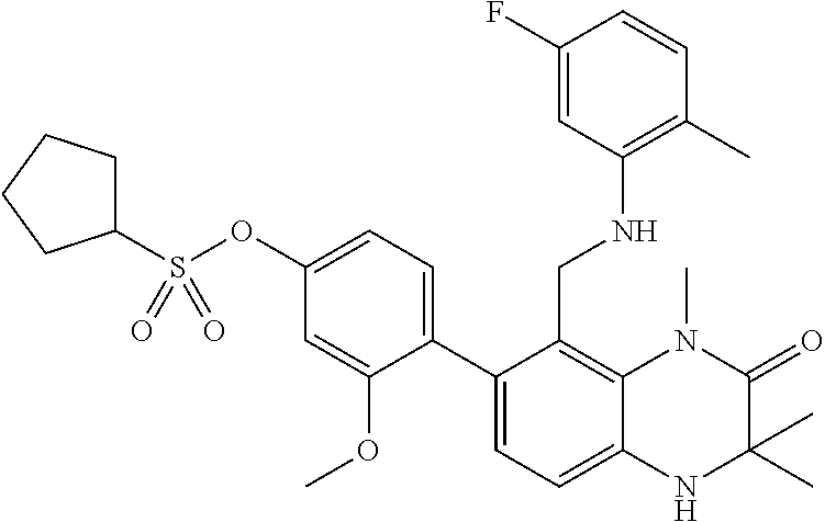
C12=C(CNC3=C(C)C=CC(F)=C3)C(C3=CC=C(OS(C4CCCC4)(=O)=O)C=C3OC)=CC=C1NC(C)(C)C(=O)N2C
